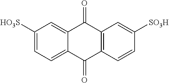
C1([HO3S])=CC=C2C(=C1)C(=O)C1=C(C2=O)C=CC([SO3H])=C1
